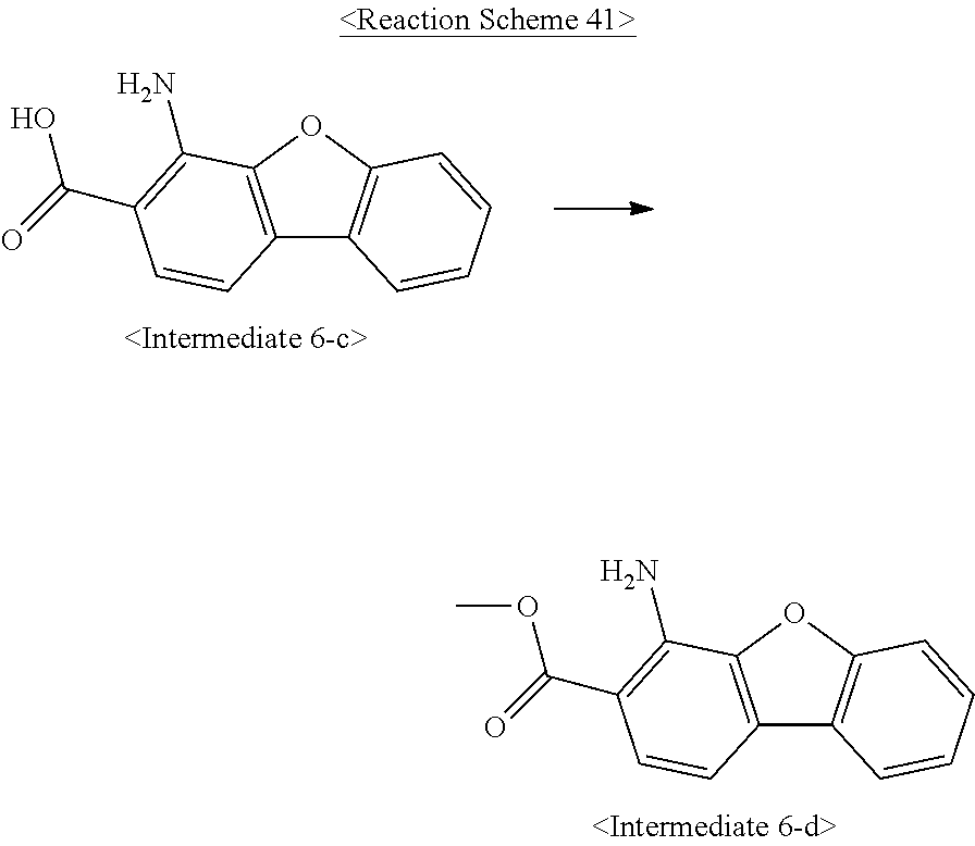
C12=C(OC3=C1C=CC=C3)C(N)=C(C(=O)OC)C=C2.C12=C(OC3=C1C=CC=C3)C(N)=C(C(=O)O)C=C2
